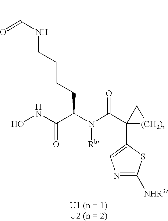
ONC(C(N(C(C1(C2=CN=C([NHR3])S2)[(CH2)n]C1)=O)[Rb])CCCCNC(C)=O)=O
